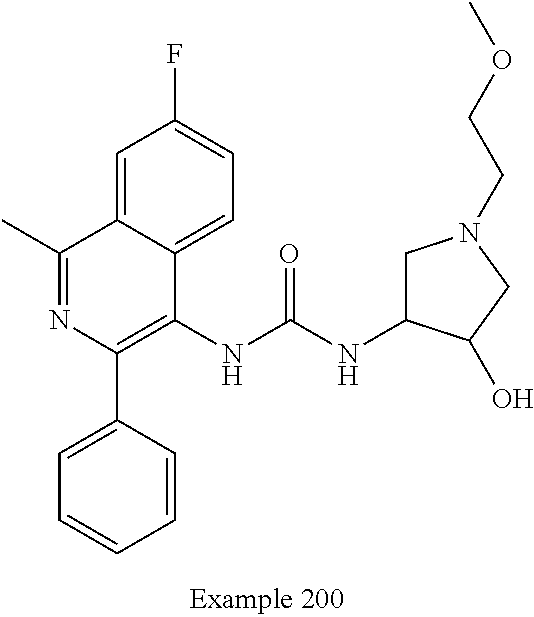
N(C(NC1CN(CCOC)CC1O)=O)C1=C(C2=CC=CC=C2)N=C(C)C2=CC(F)=CC=C12
